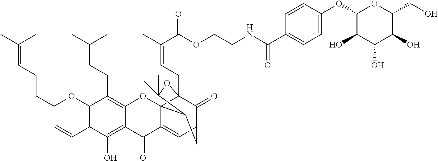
C12=C(C=CC(CCC=C(C)C)(C)O1)C(O)=C1C(=C2CC=C(C)C)OC23C4(CC=C(C)C(OCCNC(C5=CC=C(OC6OC(CO)C(O)C(O)C6O)C=C5)=O)=O)C(=O)C(CC2C(C)(C)O4)C=C3C1=O
